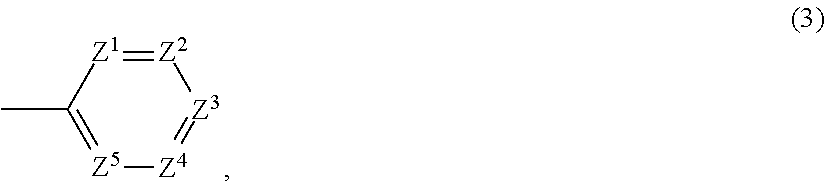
[Z2]1=[Z1]C(C)=[Z5][Z4]=[Z3]1
